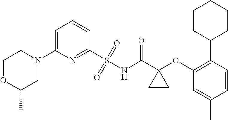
C1(N2CCOC(C)C2)=CC=CC(S(=O)(=O)NC(C2(OC3=C(C4CCCCC4)C=CC(C)=C3)CC2)=O)=N1
